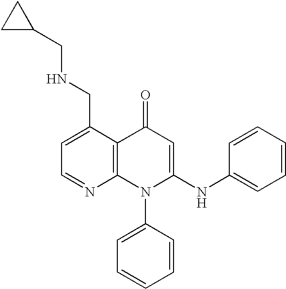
C1=NC2=C(C(CNCC3CC3)=C1)C(=O)C=C(NC1=CC=CC=C1)N2C1=CC=CC=C1
